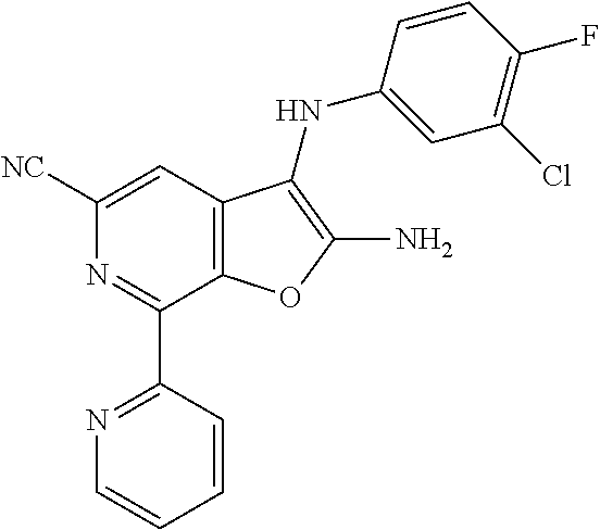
C1(C2=NC=CC=C2)=NC([NC])=CC2=C1OC(N)=C2NC1=CC(Cl)=C(F)C=C1
